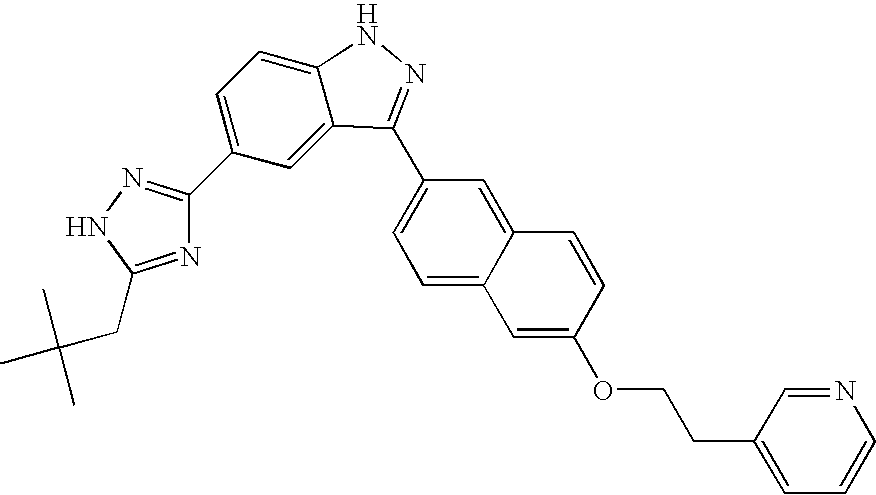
N1=C(CC(C)(C)C)NN=C1C1=CC=C2C(=C1)C(C1=CC=C3C(=C1)C=CC(OCCC1=CC=CN=C1)=C3)=NN2
